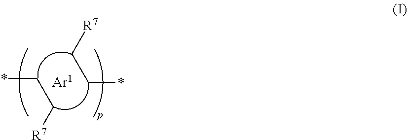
*CC[R7].*CC[R7]
